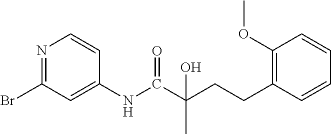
N1=C(Br)C=C(NC(C(CCC2=C(OC)C=CC=C2)(C)O)=O)C=C1
